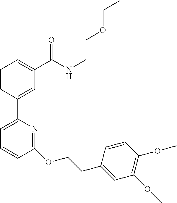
C1=CC(C2=CC=CC(OCCC3=CC(OC)=C(OC)C=C3)=N2)=CC(C(NCCOCC)=O)=C1
